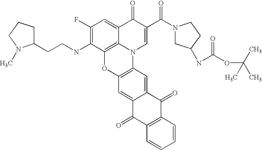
C12=C3C(=CC(F)=C1NCCC1CCCN1C)C(=O)C(C(=O)N1CC(NC(OC(C)(C)C)=O)CC1)=CN3C1=C(O2)C=C2C(=C1)C(=O)C1=C(C2=O)C=CC=C1
